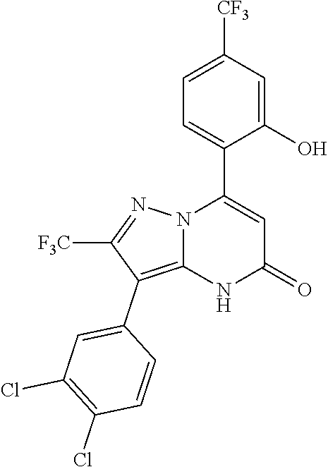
C1(O)=CC([CF3])=CC=C1C1=CC(=O)NC2=C(C3=CC(Cl)=C(Cl)C=C3)C([F3C])=NN12
